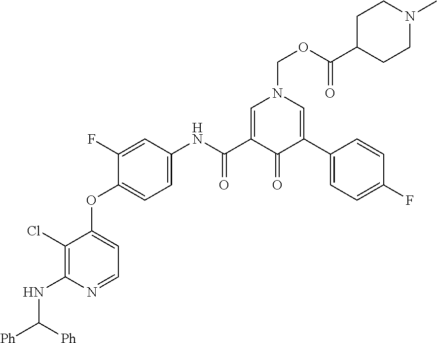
C1(Cl)=C(NC([Ph])[Ph])N=CC=C1OC1=CC=C(NC(C2=CN(COC(C3CCN(C)CC3)=O)C=C(C3=CC=C(F)C=C3)C2=O)=O)C=C1F
